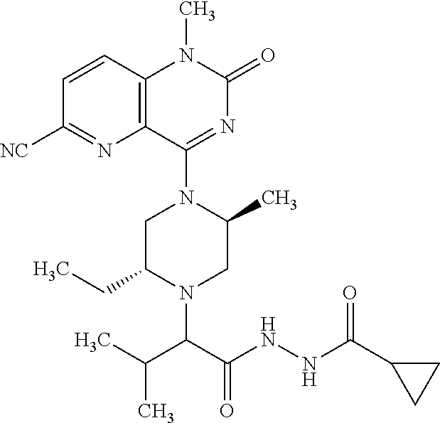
C1(C(NNC(C(C(C)C)N2CC(C)N(C3=NC(=O)N(C)C4=C3N=C([NC])C=C4)CC2CC)=O)=O)CC1
